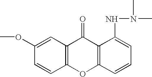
C12=C(C=C(OC)C=C1)C(=O)C1=C(O2)C=CC=C1NN(C)C
